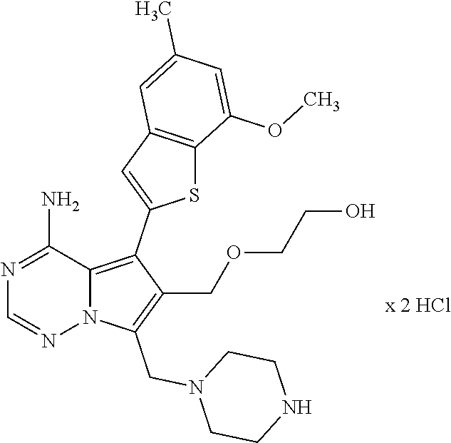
N1=C(N)C2=C(C3=CC4=C(S3)C(OC)=CC(C)=C4)C(COCCO)=C(CN3CCNCC3)N2N=C1
